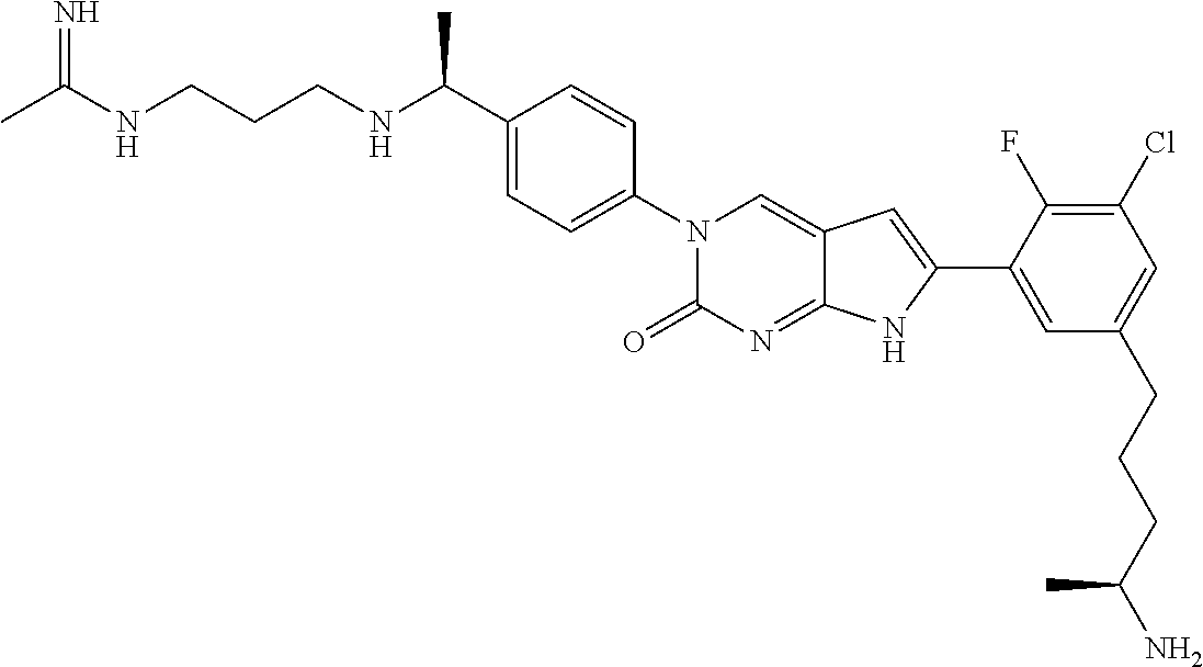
CC(NCCCNC(C1=CC=C(N2C(=O)N=C3C(=C2)C=C(C2=CC(CCCC(N)C)=CC(Cl)=C2F)N3)C=C1)C)=N
